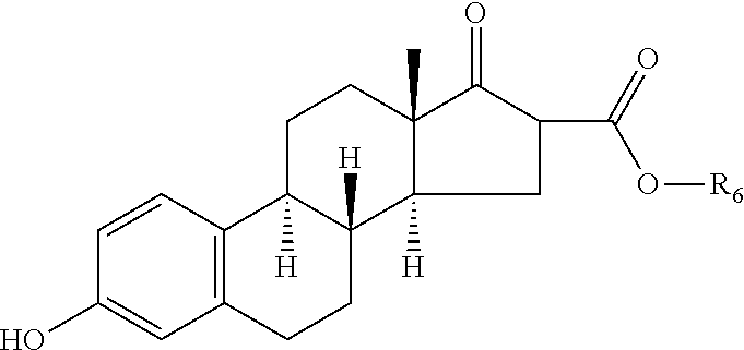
C1=CC2=C(C=C1O)CCC1([H])C2([H])CCC2(C)C1([H])CC(C(=O)O[R6])C2=O
